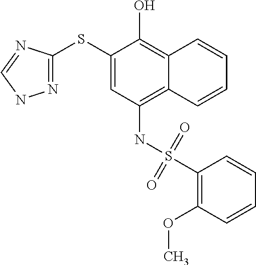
N1=C(SC2=CC(NS(=O)(=O)C3=C(OC)C=CC=C3)=C3C(=C2O)C=CC=C3)N=CN1
